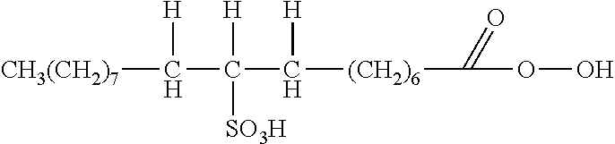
[CH3(CH2)7]C(C(C([(CH2)6]C(OO)=O)[H])([SO3H])[H])[H]
